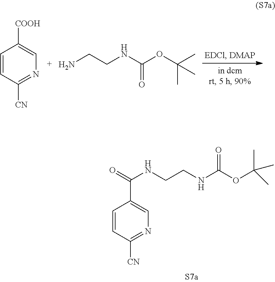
C1=CC([CN])=NC=C1C(=O)NCCNC(OC(C)(C)C)=O.C1=CC([CN])=NC=C1[COOH].NCCNC(OC(C)(C)C)=O
